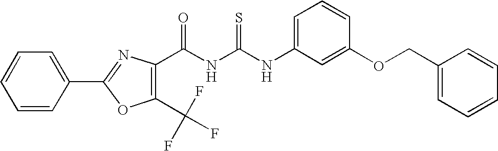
C(NC(NC1=CC=CC(OCC2=CC=CC=C2)=C1)=S)(=O)C1=C(C(F)(F)F)OC(C2=CC=CC=C2)=N1
